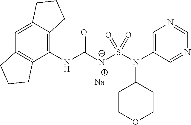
C1=C2C(=C(NC([N-]S(N(C3=CN=CN=C3)C3CCOCC3)(=O)=O)=O)C3=C1CCC3)CCC2.[Na]
